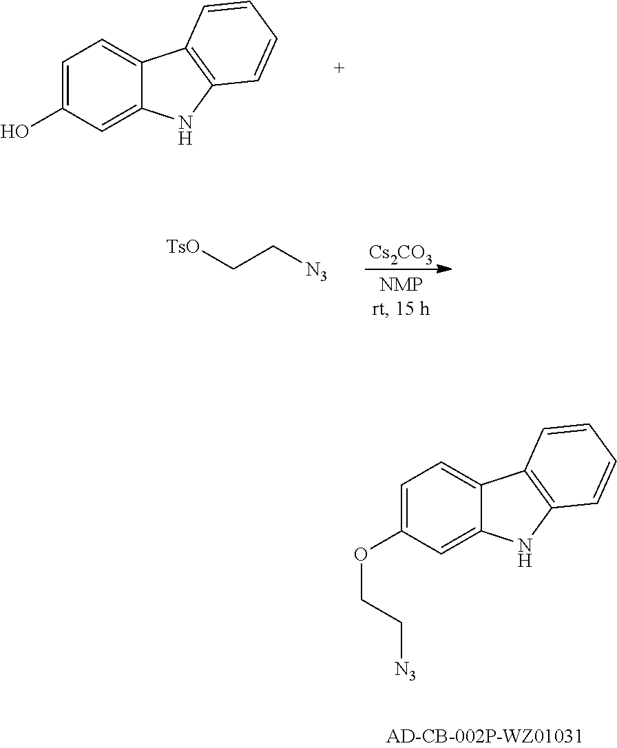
C1=C(O)C=C2C(=C1)C1=C(N2)C=CC=C1.[Cs2CO3].[TsO]CC[N3].C1=C(OCC[N3])C=C2C(=C1)C1=C(N2)C=CC=C1
